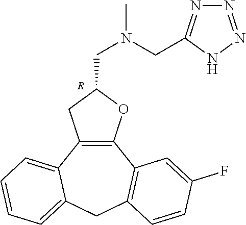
[R].C12=C(C3=CC=CC=C3CC3=C1C=C(F)C=C3)CC(CN(C)CC1=NN=NN1)O2
